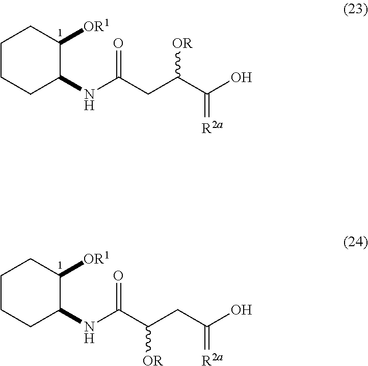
C1CCC(NC(CC(C(O)=[R2a])[OR])=O)C([OR1])C1.C1CCC(NC(C(CC(O)=[R2a])[OR])=O)C([OR1])C1
